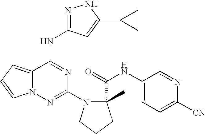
C1(N2CCCC2(C(=O)NC2=CC=C([CN])N=C2)C)=NN2C(=CC=C2)C(NC2=NNC(C3CC3)=C2)=N1
